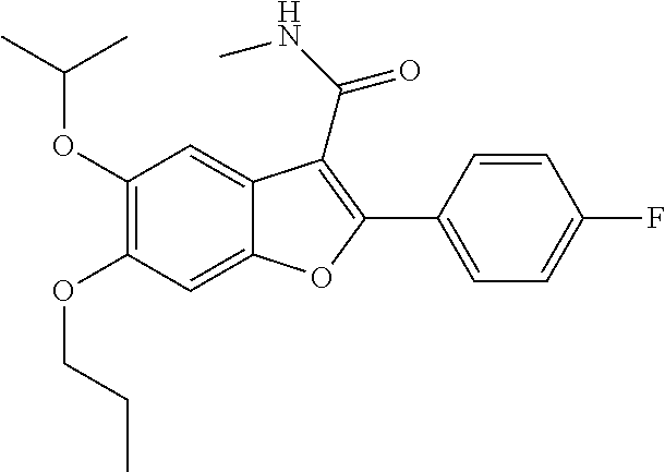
C12=CC(OC(C)C)=C(OCCC)C=C1OC(C1=CC=C(F)C=C1)=C2C(NC)=O
